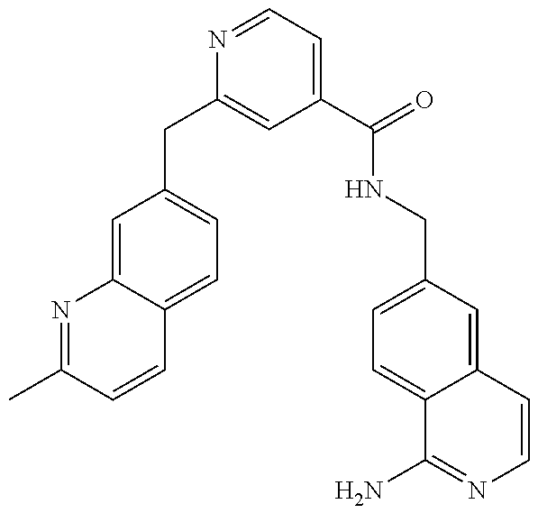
N1=C(C)C=CC2=CC=C(CC3=CC(C(=O)NCC4=CC=C5C(=C4)C=CN=C5N)=CC=N3)C=C12
